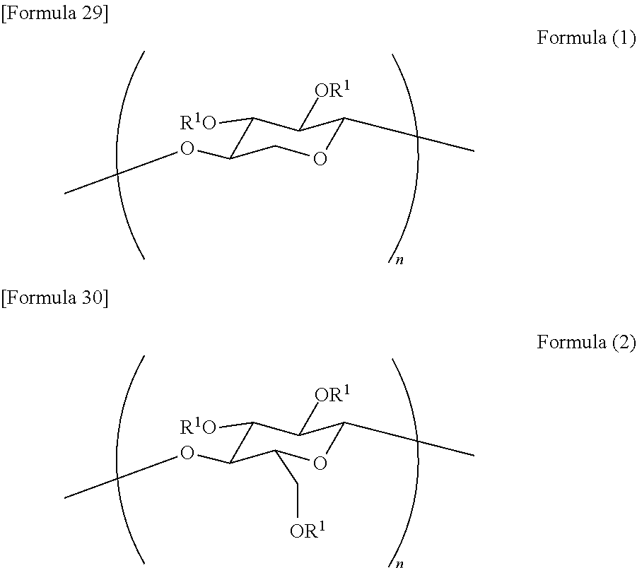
O1C(C)C([OR1])C([R1O])C(OC)C1.O1C(C)C([OR1])C([R1O])C(OC)C1C[OR1]
